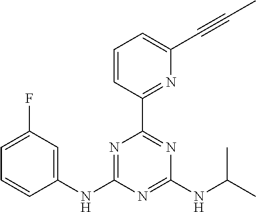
N1=C(NC2=CC(F)=CC=C2)N=C(NC(C)C)N=C1C1=NC(C#CC)=CC=C1
